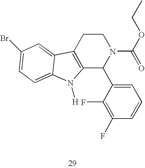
C12=C(CCN(C(=O)OCC)C1C1=CC=CC(F)=C1F)C1=CC(Br)=CC=C1N2[H]
